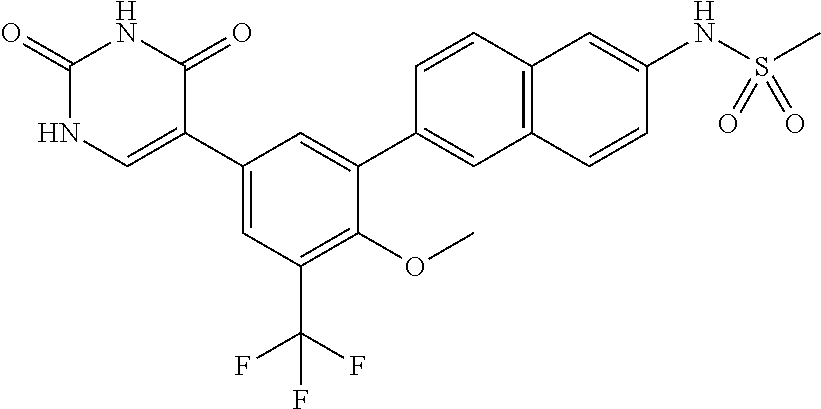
C1(=O)NC=C(C2=CC(C(F)(F)F)=C(OC)C(C3=CC4=C(C=C3)C=C(NS(C)(=O)=O)C=C4)=C2)C(=O)N1
